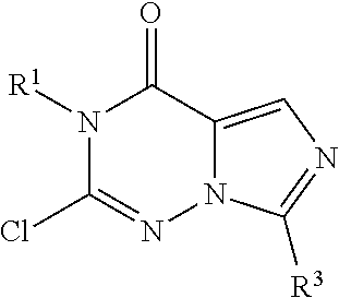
N1([R1])C(Cl)=NN2C(=CN=C2[R3])C1=O
